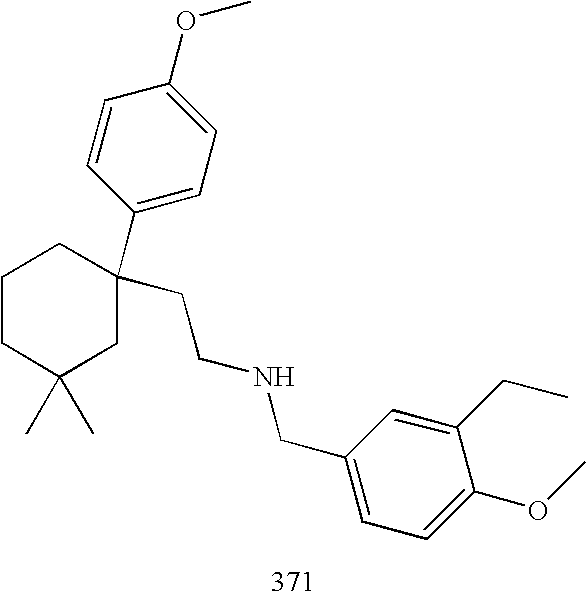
C1CC(C)(C)CC(CCNCC2=CC=C(OC)C(CC)=C2)(C2=CC=C(OC)C=C2)C1
